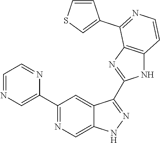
C1(C2=NC=C3C(=C2)C(C2=NC4=C(N2)C=CN=C4C2=CSC=C2)=NN3)=CN=CC=N1
